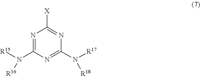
N1=C(N([R15])[R16])N=C(N([R17])[R18])N=C1[X]
